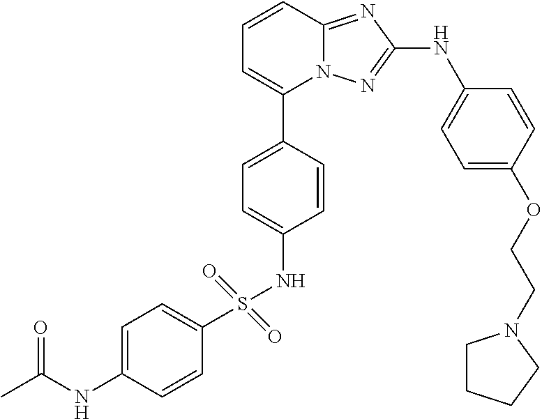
C1=CC2=NC(NC3=CC=C(OCCN4CCCC4)C=C3)=NN2C(C2=CC=C(NS(C3=CC=C(NC(C)=O)C=C3)(=O)=O)C=C2)=C1
